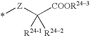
*[Z]C([COOR243])([R24-1])[R242]
